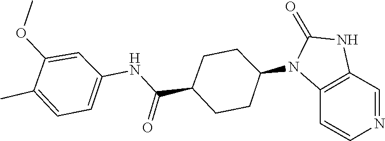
O=C1NC2=C(N1C1CCC(C(NC3=CC=C(C)C(OC)=C3)=O)CC1)C=CN=C2
